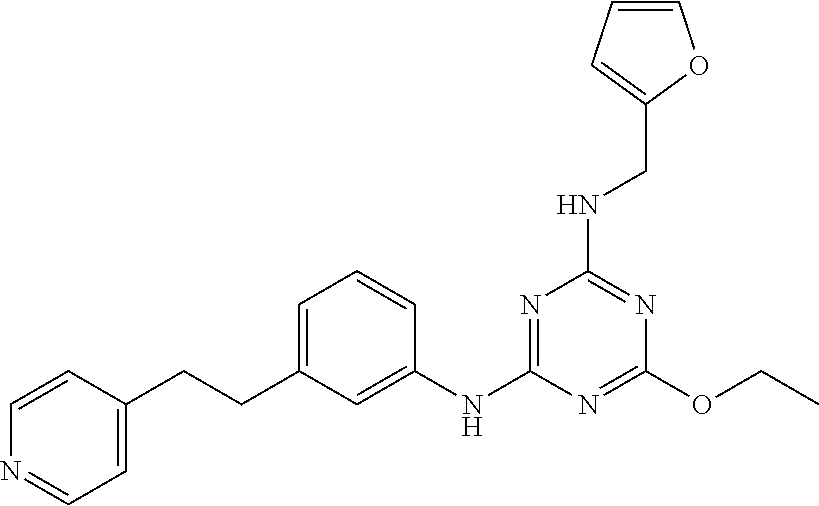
C1(OCC)=NC(NC2=CC(CCC3=CC=NC=C3)=CC=C2)=NC(NCC2=CC=CO2)=N1
